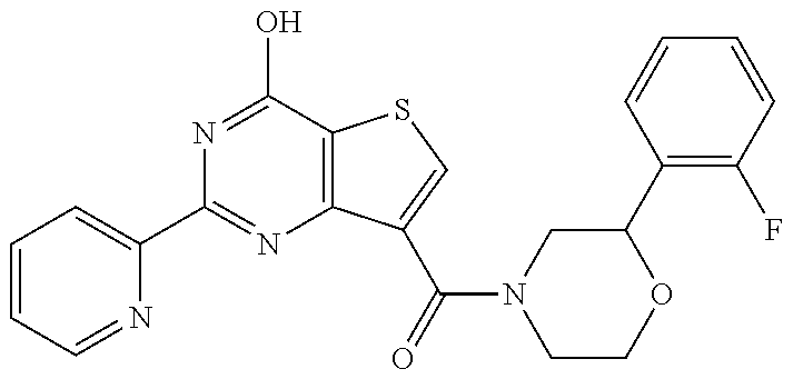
C1=CC=NC(C2=NC3=C(C(O)=N2)SC=C3C(=O)N2CCOC(C3=C(F)C=CC=C3)C2)=C1
